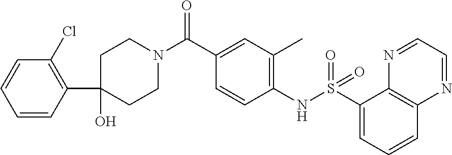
N(C1=C(C)C=C(C(N2CCC(O)(C3=C(Cl)C=CC=C3)CC2)=O)C=C1)S(C1=CC=CC2=C1N=CC=N2)(=O)=O
